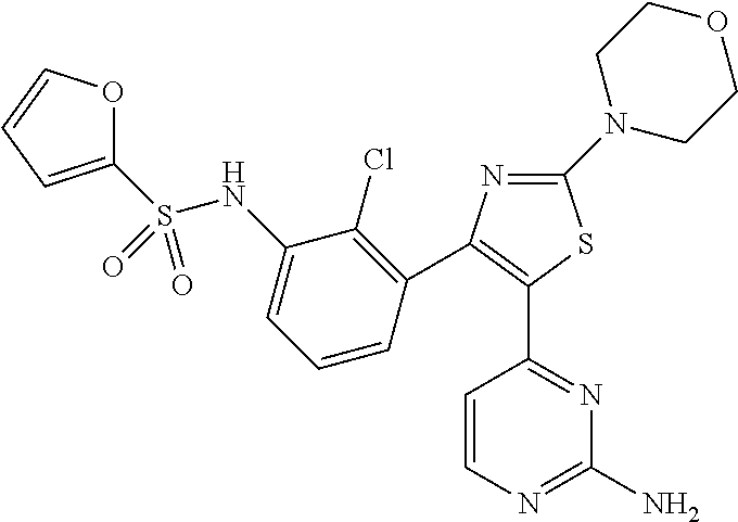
O1C(S(NC2=CC=CC(C3=C(C4=NC(N)=NC=C4)SC(N4CCOCC4)=N3)=C2Cl)(=O)=O)=CC=C1
